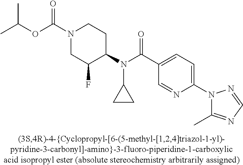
CC(OC(N1CC(F)C(N(C(C2=CC=C(N3C(C)=NC=N3)N=C2)=O)C2CC2)CC1)=O)C
